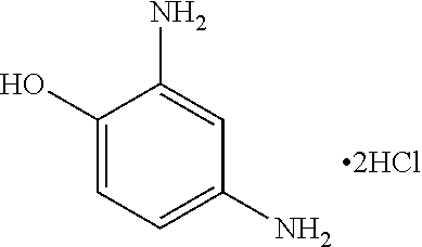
C1(O)=CC=C(N)C=C1N
